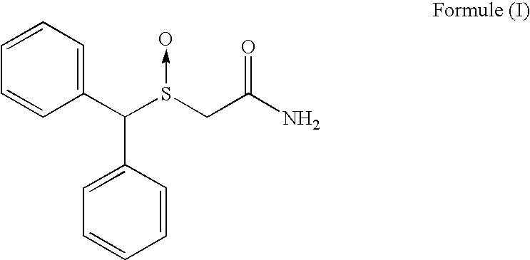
C1(C(S(CC(N)=O)->O)C2=CC=CC=C2)=CC=CC=C1
